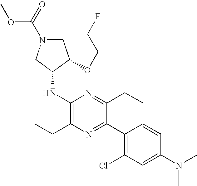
C1(NC2CN(C(OC)=O)CC2OCCF)=C(CC)N=C(C2=C(Cl)C=C(N(C)C)C=C2)C(CC)=N1
